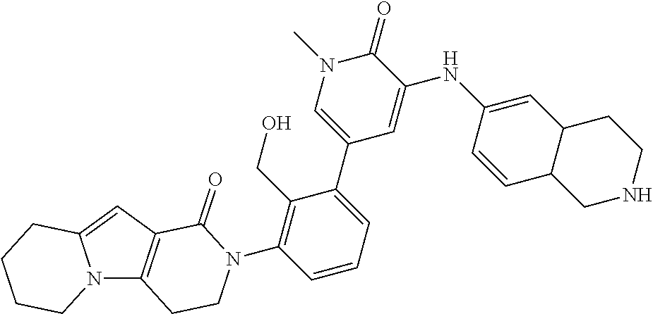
C12=CC3=C(N1CCCC2)CCN(C1=C(CO)C(C2=CN(C)C(=O)C(NC4=CC5CCNCC5C=C4)=C2)=CC=C1)C3=O
